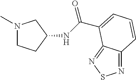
N1(C)CCC(NC(=O)C2=CC=CC3=NSN=C32)C1
